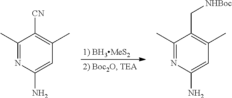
[1) BH3MeS2].C1(C)=NC(N)=CC(C)=C1[CN].C1(C)=NC(N)=CC(C)=C1C[NHBoc]
